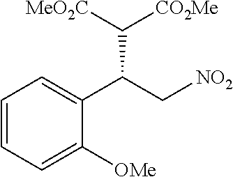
C1=CC=C([OMe])C(C(C[NO2])C([CO2Me])[MeO2C])=C1
